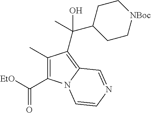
C1(C)=C(C([EtO])=O)N2C(=C1C(C1CC[NBoc]CC1)(O)C)C=NC=C2
